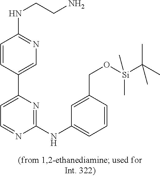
C1=CC(C2=CC=NC(NC3=CC=CC(CO[Si](C(C)(C)C)(C)C)=C3)=N2)=CN=C1NCCN
